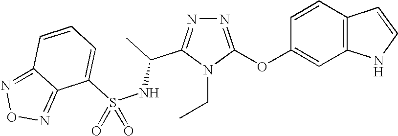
N1=C(OC2=CC3=C(C=C2)C=CN3)N(CC)C(C(C)NS(=O)(C2=CC=CC3=NON=C23)=O)=N1
